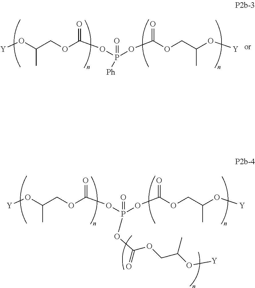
[Y]OC(COC(OP(=O)(OC(OCC(O[Y])C)=O)[Ph])=O)C.[Y]OC(COC(OP(=O)(OC(OCC(O[Y])C)=O)OC(OCC(O[Y])C)=O)=O)C
